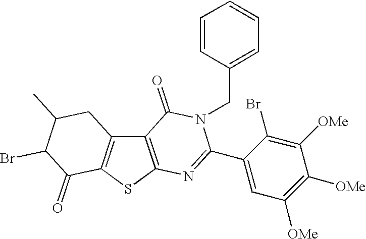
C12=C(SC3=C1CC(C)C(Br)C3=O)N=C(C1=CC([OMe])=C([OMe])C([OMe])=C1Br)N(CC1=CC=CC=C1)C2=O
